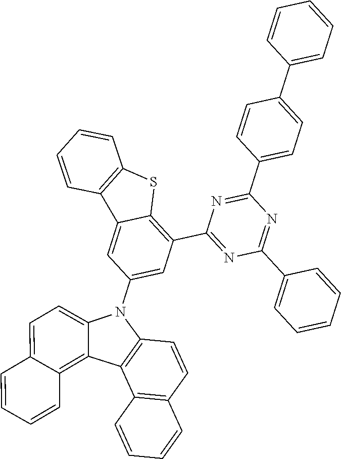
C1=CC=CC(C2=NC(C3=CC=C(C4=CC=CC=C4)C=C3)=NC(C3=C4C(=CC(N5C6=CC=C7C(=C6C6=C5C=CC5=C6C=CC=C5)C=CC=C7)=C3)C3=C(S4)C=CC=C3)=N2)=C1
